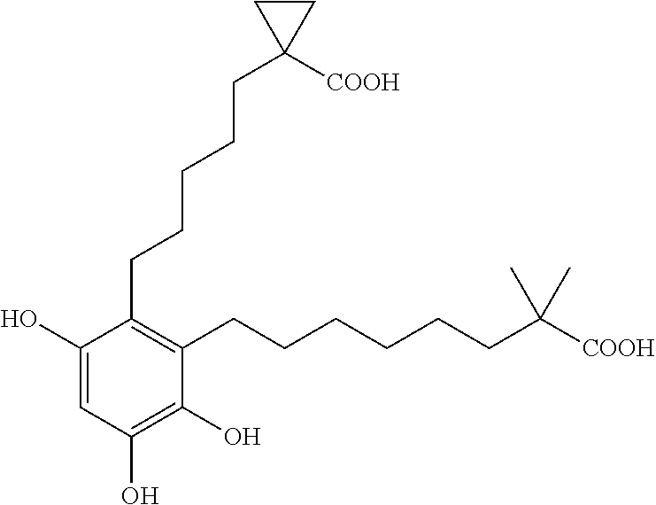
C1(O)=CC(O)=C(O)C(CCCCCCC([COOH])(C)C)=C1CCCCCC1([COOH])CC1
